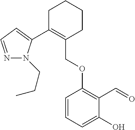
C1C(C2=CC=NN2CCC)=C(COC2=C(C=O)C(O)=CC=C2)CCC1
